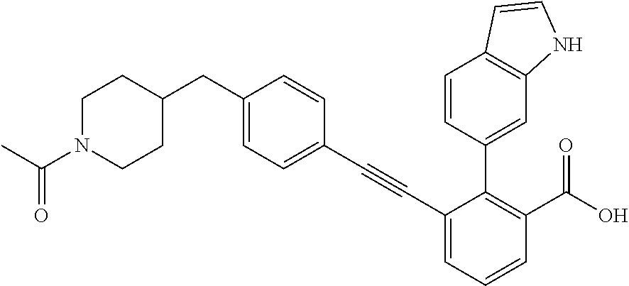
C1=CC(C#CC2=CC=CC(C(=O)O)=C2C2=CC3=C(C=C2)C=CN3)=CC=C1CC1CCN(C(C)=O)CC1
